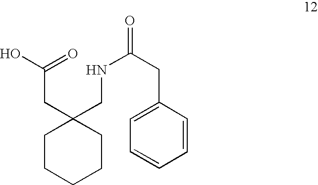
C1CCCCC1(CNC(CC1=CC=CC=C1)=O)CC(O)=O
